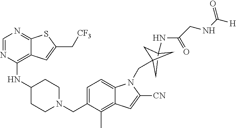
C1=NC(NC2CCN(CC3=CC=C4C(=C3C)C=C([CN])N4CC34CC(NC(=O)CNC([H])=O)(C3)C4)CC2)=C2C(=N1)SC(C[CF3])=C2
